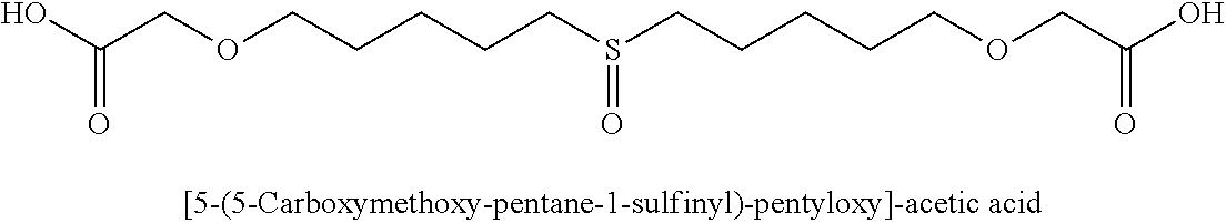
C(CS(CCCCCOCC(=O)O)=O)CCCOCC(=O)O
